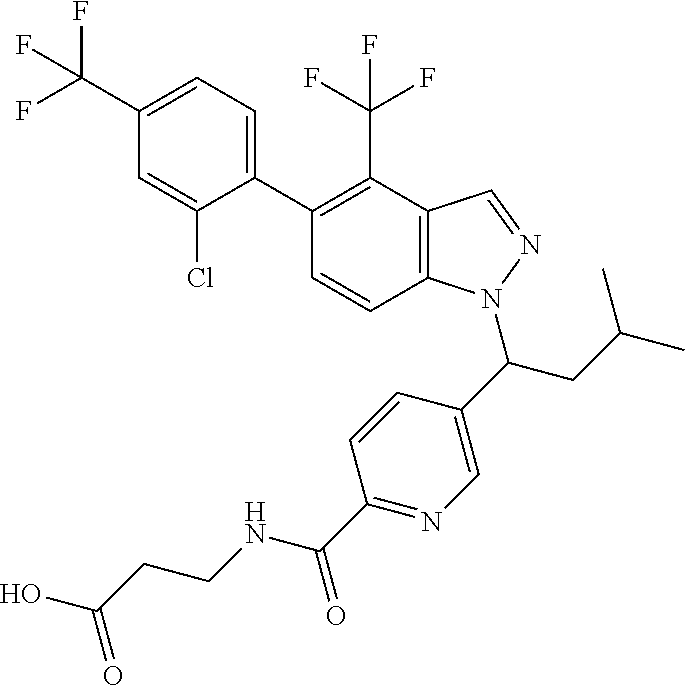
C1(C(F)(F)F)=CC=C(C2=C(C(F)(F)F)C3=C(C=C2)N(C(CC(C)C)C2=CN=C(C(=O)NCCC(O)=O)C=C2)N=C3)C(Cl)=C1
